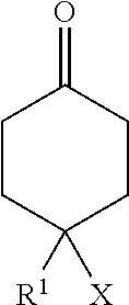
C1CC([R1])([X])CCC1=O
